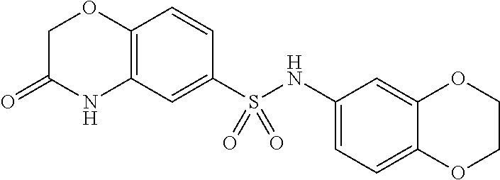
C1C(=O)NC2=C(O1)C=CC(S(NC1=CC=C3C(=C1)OCCO3)(=O)=O)=C2
